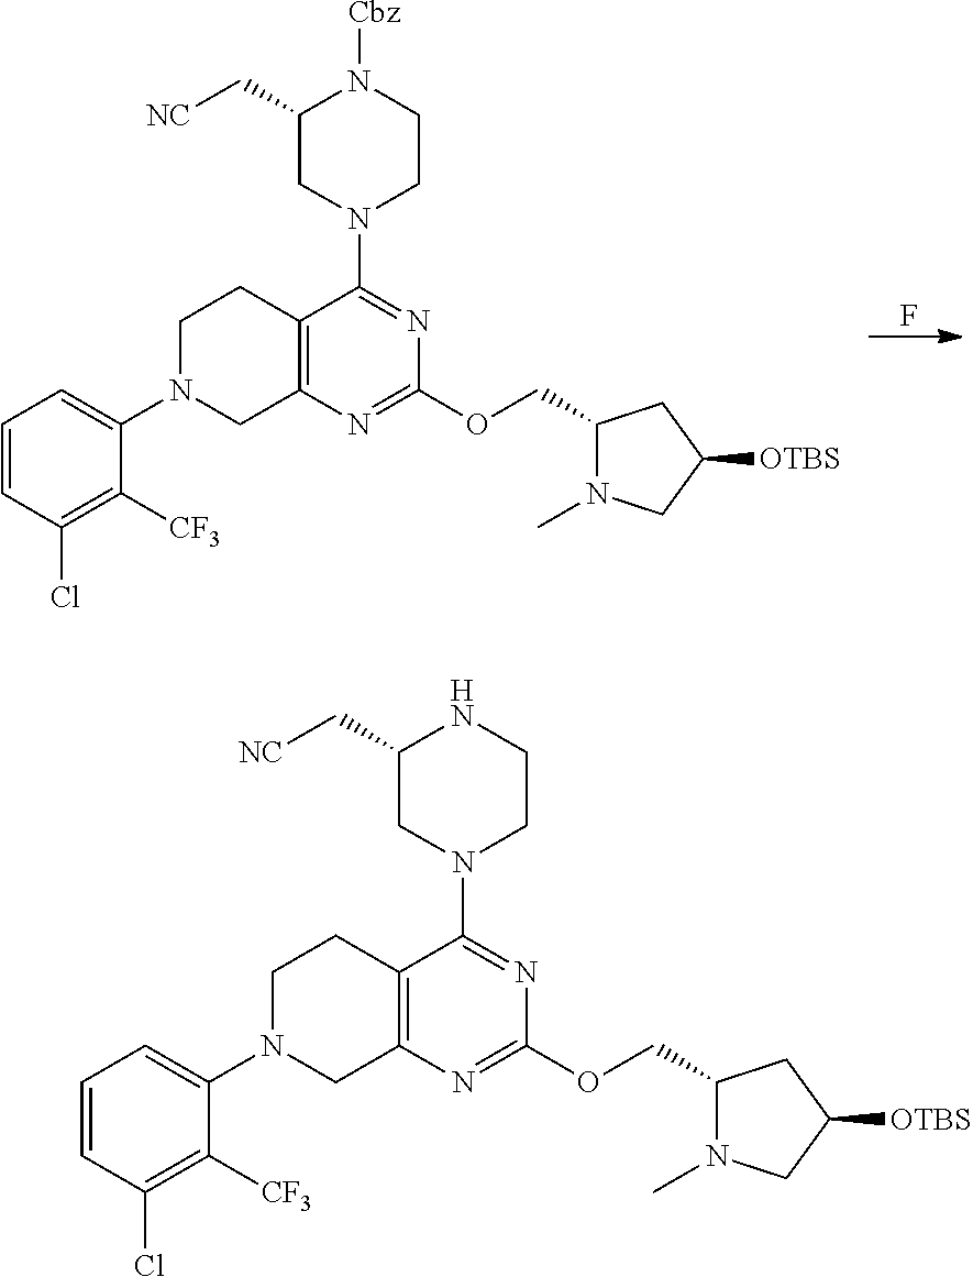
C12=C(N=C(OCC3N(C)CC([OTBS])C3)N=C1N1CCNC(C[NC])C1)CN(C1=CC=CC(Cl)=C1[CF3])CC2.C12=C(N=C(OCC3N(C)CC([OTBS])C3)N=C1N1CCN([Cbz])C(C[NC])C1)CN(C1=CC=CC(Cl)=C1[CF3])CC2.F
